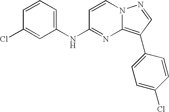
C1(NC2=NC3=C(C4=CC=C(Cl)C=C4)C=NN3C=C2)=CC=CC(Cl)=C1
